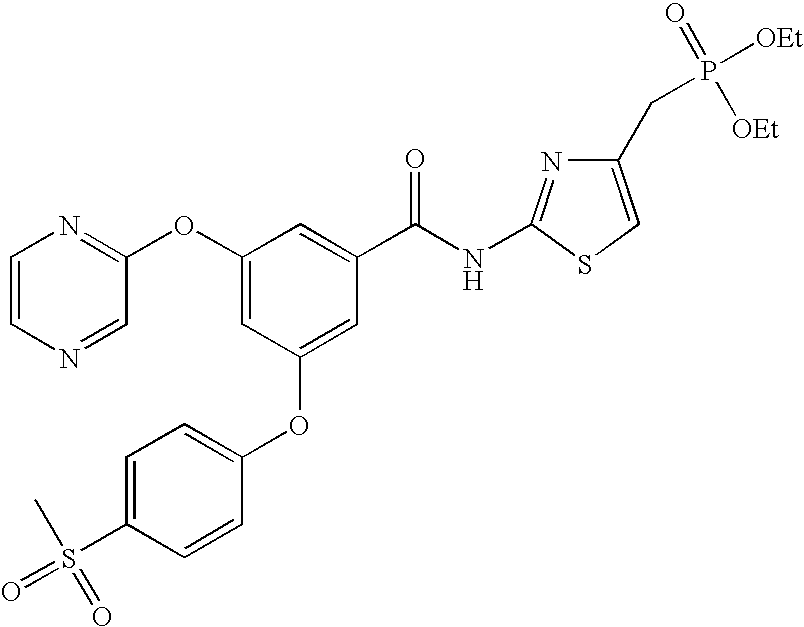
O=S(C1=CC=C(OC2=CC(C(NC3=NC(CP([OEt])([OEt])=O)=CS3)=O)=CC(OC3=NC=CN=C3)=C2)C=C1)(C)=O
